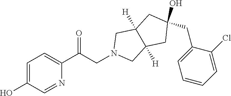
N1(CC(=O)C2=CC=C(O)C=N2)CC2([H])C([H])(C1)CC(CC1=CC=CC=C1Cl)(O)C2
